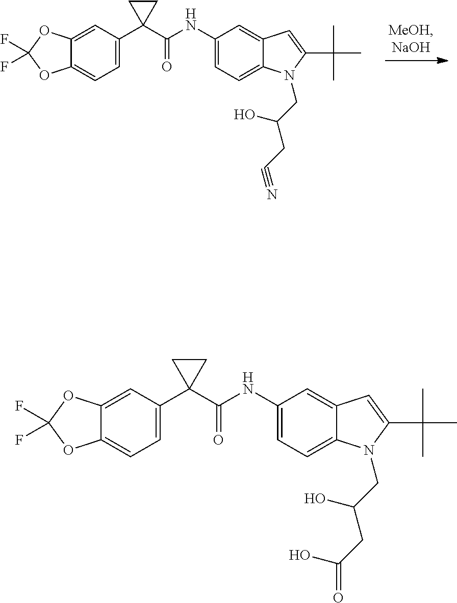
C12=CC(C3(C(NC4=CC=C5C(=C4)C=C(C(C)(C)C)N5CC(CC#N)O)=O)CC3)=CC=C1OC(F)(F)O2.C12=CC(C3(C(NC4=CC=C5C(=C4)C=C(C(C)(C)C)N5CC(CC(=O)O)O)=O)CC3)=CC=C1OC(F)(F)O2
